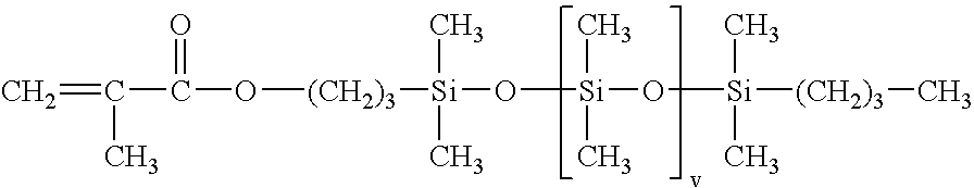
C=C(C(O[(CH2)3][Si](O[Si](O[Si]([(CH2)3]C)(C)C)(C)C)(C)C)=O)C
